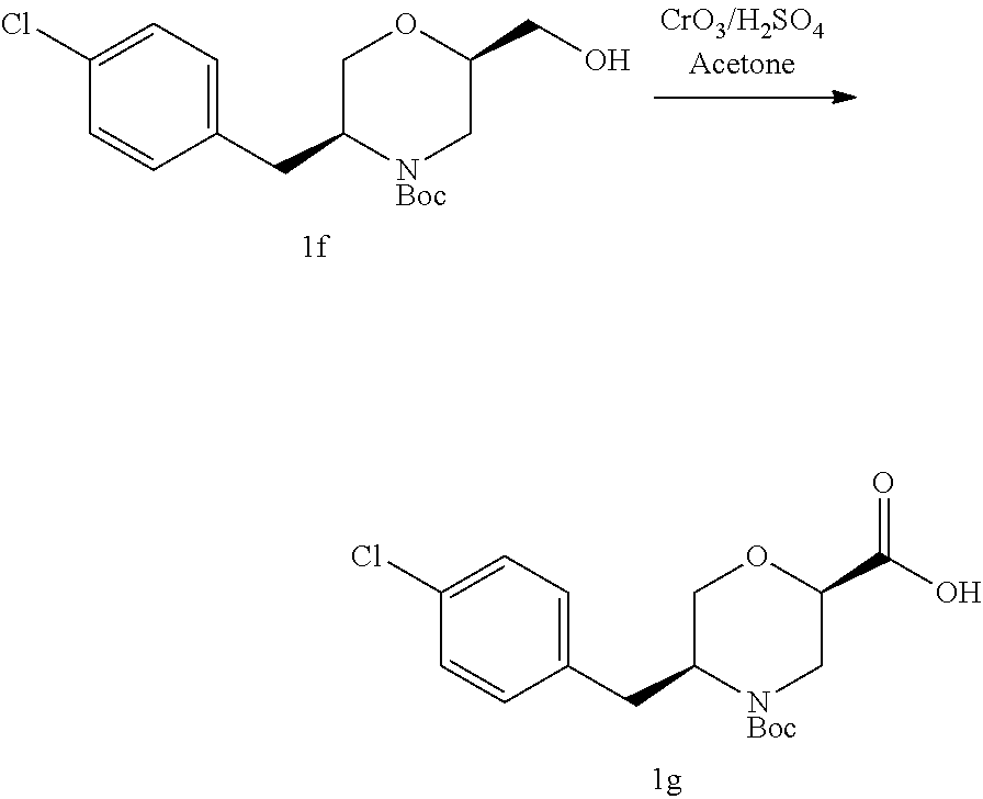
C1(Cl)=CC=C(CC2COC(C(O)=O)C[NBoc]2)C=C1.C1(Cl)=CC=C(CC2COC(CO)C[NBoc]2)C=C1
